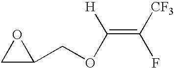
C1C(COC(=C([CF3])F)[H])O1
